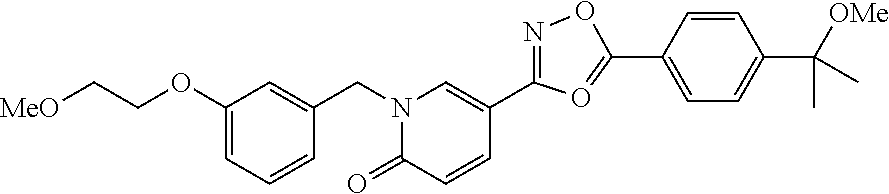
C1(OCC[MeO])=CC=CC(CN2C(=O)C=CC(C3=NOC(C4=CC=C(C([OMe])(C)C)C=C4)=O3)=C2)=C1
